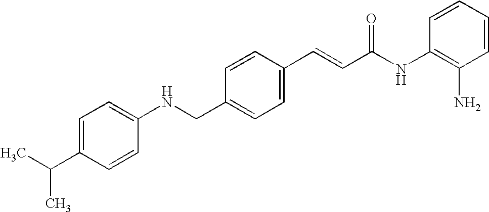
C(C1=CC=C(C=CC(NC2=C(N)C=CC=C2)=O)C=C1)NC1=CC=C(C(C)C)C=C1
